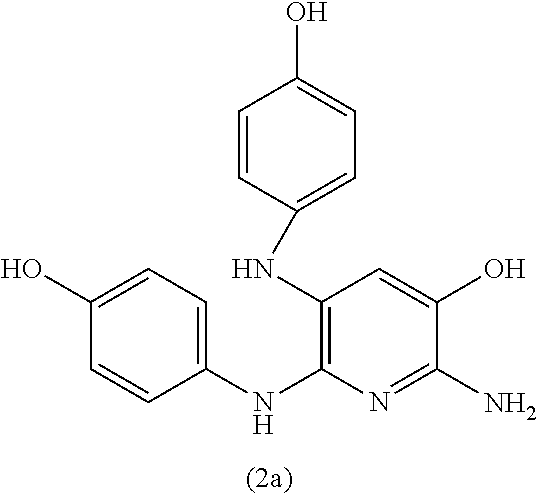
C1(O)=CC=C(NC2=C(NC3=CC=C(O)C=C3)C=C(O)C(N)=N2)C=C1
